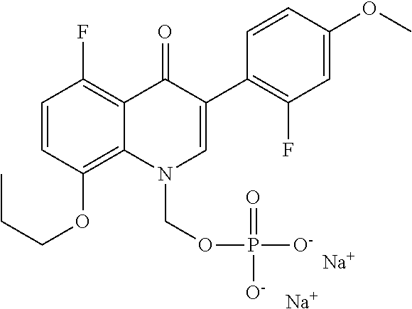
C1=CC(OCCC)=C2C(=C1F)C(=O)C(C1=C(F)C=C(OC)C=C1)=CN2COP([O-])(=O)[O-].[Na].[Na]
